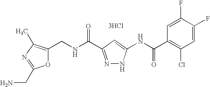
NCC1=NC(C)=C(CNC(=O)C2=NNC(NC(C3=C(Cl)C=C(F)C(F)=C3)=O)=C2)O1.[3HCl]
